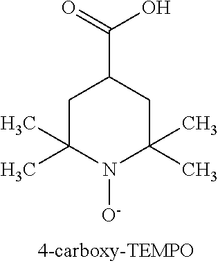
C1C(C)(C)N([O-])C(C)(C)CC1C(=O)O
